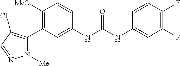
C1([OMe])=C(C2=C(Cl)C=NN2[Me])C=C(NC(=O)NC2=CC(F)=C(F)C=C2)C=C1
